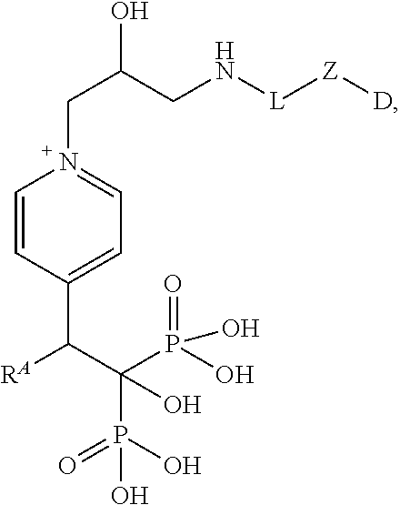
C1=CC(C(C(P(O)(O)=O)(P(O)(=O)O)O)[RA])=CC=N1CC(CN[L][Z][D])O
